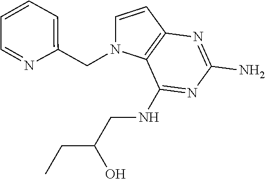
C1=CC2=C(N1CC1=CC=CC=N1)C(NCC(CC)O)=NC(N)=N2
